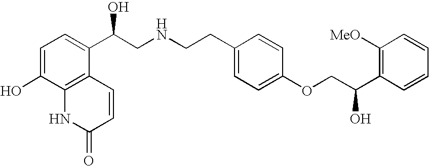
C1=C(O)C2=C(C(C(CNCCC3=CC=C(OCC(C4=C([MeO])C=CC=C4)O)C=C3)O)=C1)C=CC(=O)N2
